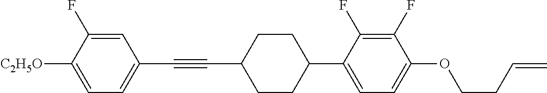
C1=C(F)C([C2H5O])=CC=C1C#CC1CCC(C2=CC=C(OCCC=C)C(F)=C2F)CC1
